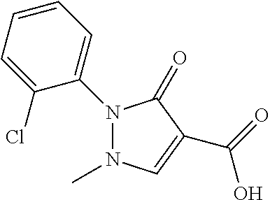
C1=CC=C(Cl)C(N2N(C)C=C(C(=O)O)C2=O)=C1
